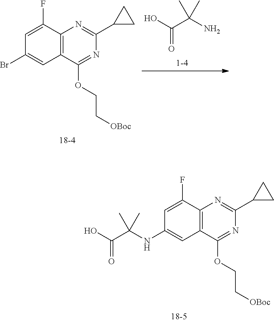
C12=C(C(OCC[OBoc])=NC(C3CC3)=N1)C=C(Br)C=C2F.O=C(O)C(N)(C)C.C12=C(C(OCC[OBoc])=NC(C3CC3)=N1)C=C(NC(C(=O)O)(C)C)C=C2F
